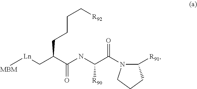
[Ln](CC(C(NC(C(=O)N1C([R91])CCC1)[R90])=O)CCCC[R92])[MBM]
